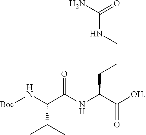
[Boc]NC(C(C)C)C(=O)NC(CCCNC(=O)N)C(=O)[OH]
